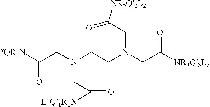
[QR4N]C(CN(CCN(CC([NR3Q3L3])=O)CC(=O)[NR2Q2L2])CC([L1Q1R1N])=O)=O
